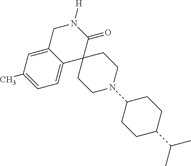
C1C2=CC(C)=CC=C2C2(C(=O)N1[H])CCN(C1CCC(C(C)C)CC1)CC2
